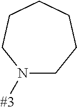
C1N([#3])CCCCC1
